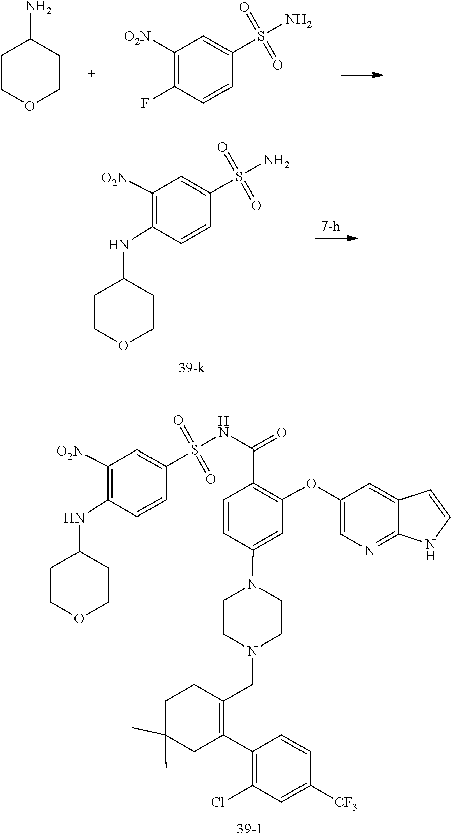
S(=O)(=O)(C1=CC([O2N])=C(F)C=C1)N.C1COCCC1N.S(=O)(=O)(C1=CC([O2N])=C(NC2CCOCC2)C=C1)N.C1(C2=C(CN3CCN(C4=CC(OC5=CN=C6C(=C5)C=CN6)=C(C(NS(=O)(=O)C5=CC([O2N])=C(NC6CCOCC6)C=C5)=O)C=C4)CC3)CCC(C)(C)C2)=C(Cl)C=C([CF3])C=C1
